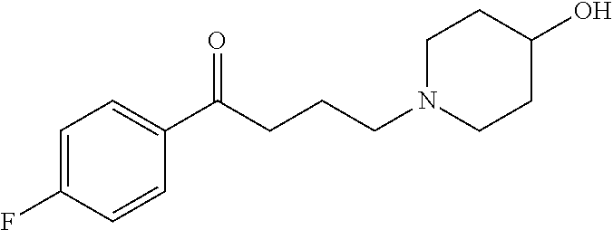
C1=C(F)C=CC(C(CCCN2CCC(O)CC2)=O)=C1
